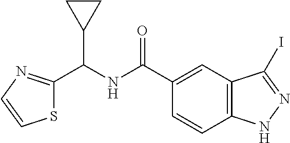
C1(C(NC(C2=CC3=C(C=C2)NN=C3I)=O)C2CC2)=NC=CS1
